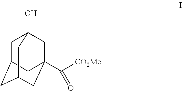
C1C2CC3CC(C([CO2Me])=O)(CC1(O)C3)C2
